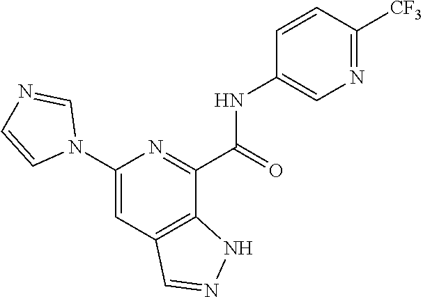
C1(N2C=NC=C2)=CC2=C(C(C(=O)NC3=CN=C([CF3])C=C3)=N1)NN=C2
